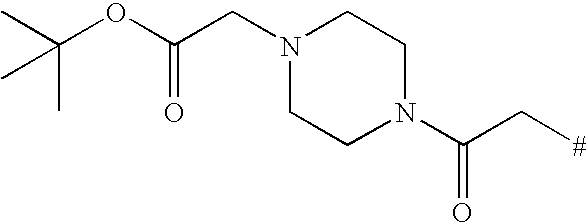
C(OC(CN1CCN(C(C[#])=O)CC1)=O)(C)(C)C
